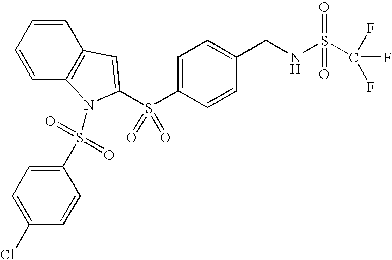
C1=CC2=C(C=C1)C=C(S(C1=CC=C(CNS(C(F)(F)F)(=O)=O)C=C1)(=O)=O)N2S(=O)(=O)C1=CC=C(Cl)C=C1
